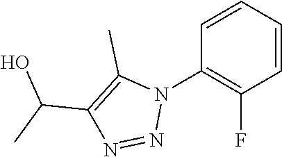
C1=CC=CC(F)=C1N1C(C)=C(C(C)O)N=N1
